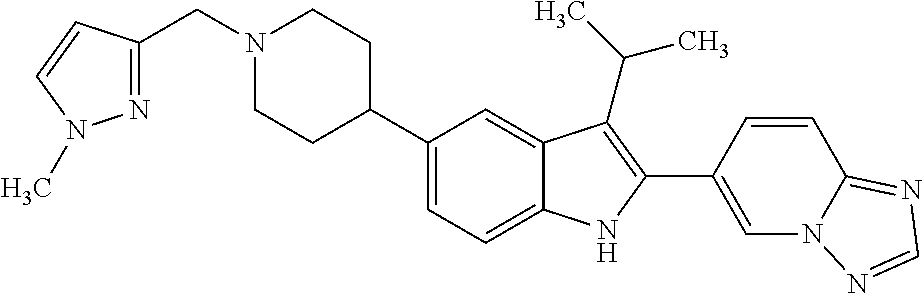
N1(CC2=NN(C)C=C2)CCC(C2=CC=C3C(=C2)C(C(C)C)=C(C2=CN4C(=NC=N4)C=C2)N3)CC1
